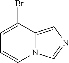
C1=CC=C(Br)C2=CN=CN12
